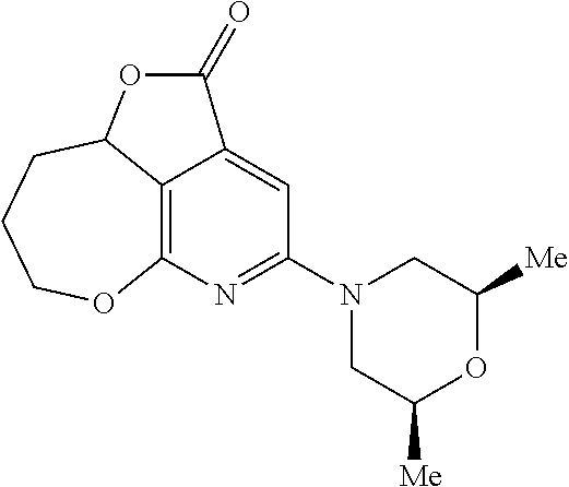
C12=C3N=C(N4CC([Me])OC([Me])C4)C=C1C(=O)OC2CCCO3
